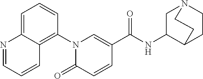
C1(N2C(=O)C=CC(C(NC3CN4CCC3CC4)=O)=C2)=C2C(=CC=C1)N=CC=C2
